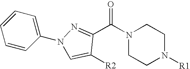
C1=CC=C(N2C=C([R2])C(C(N3CCN([R1])CC3)=O)=N2)C=C1
